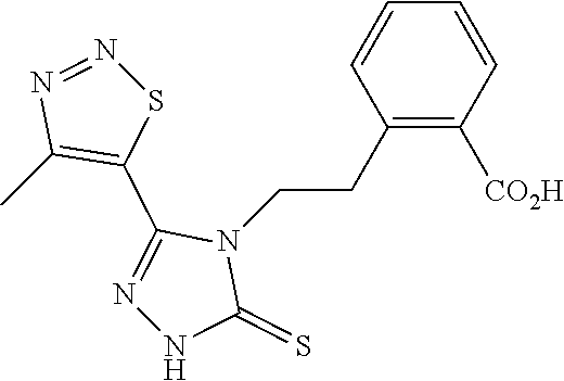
C1(CCN2C(C3=C(C)N=NS3)=NNC2=S)=C([CO2H])C=CC=C1
